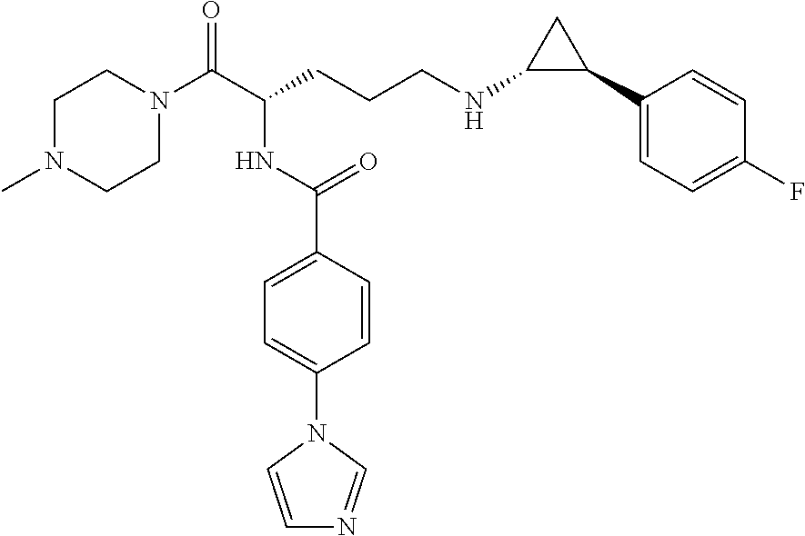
C1N(C)CCN(C(C(CCCNC2C(C3=CC=C(F)C=C3)C2)NC(C2=CC=C(N3C=CN=C3)C=C2)=O)=O)C1
